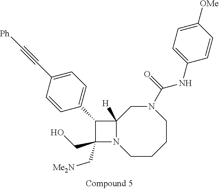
C1(C2=CC=C(C#C[Ph])C=C2)C(CO)(C[Me2N])N2C1([H])CN(C(NC1=CC=C([OMe])C=C1)=O)CCCC2
